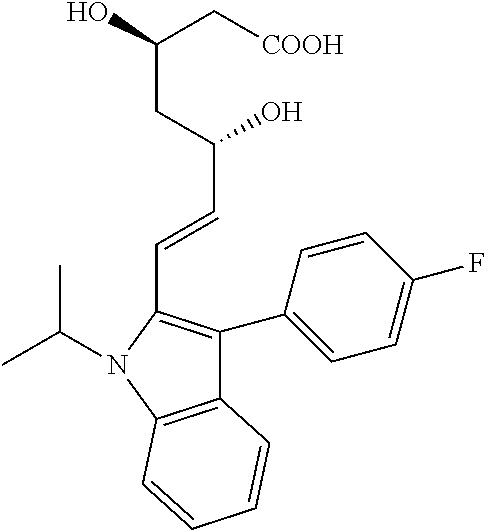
OC(C[COOH])CC(C=CC1=C(C2=CC=C(F)C=C2)C2=C(N1C(C)C)C=CC=C2)O
